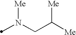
N(CC([Me])[Me])(C)[Me]
